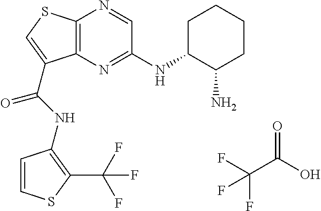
C12=C(N=C(NC3CCCCC3N)C=N1)C(C(=O)NC1=C(C(F)(F)F)SC=C1)=CS2.C(C(O)=O)(F)(F)F
